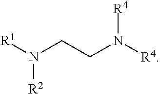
[R1]N(CCN([R4])[R4])[R2]
